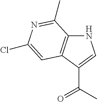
C1(C(C)=O)=CNC2=C1C=C(Cl)N=C2C
